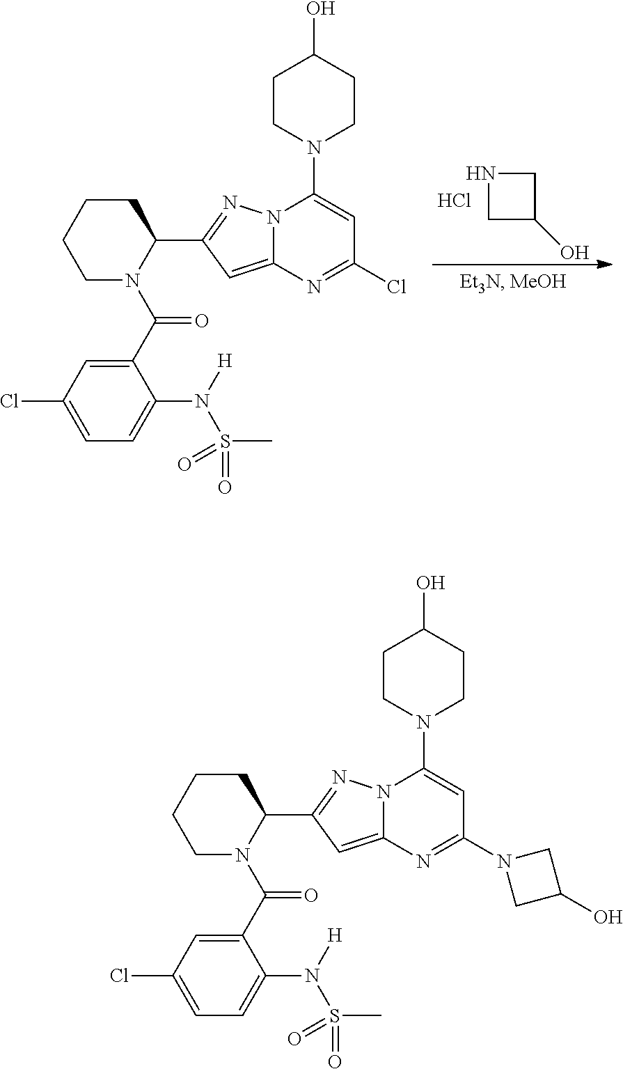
N1CC(O)C1.Cl.C12=CC(C3CCCCN3C(C3=CC(Cl)=CC=C3N([H])S(C)(=O)=O)=O)=NN1C(N1CCC(O)CC1)=CC(Cl)=N2.C12=CC(C3CCCCN3C(C3=CC(Cl)=CC=C3N([H])S(C)(=O)=O)=O)=NN1C(N1CCC(O)CC1)=CC(N1CC(O)C1)=N2
